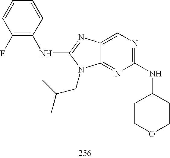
C12=NC(NC3CCOCC3)=NC=C1N=C(NC1=C(F)C=CC=C1)N2CC(C)C
